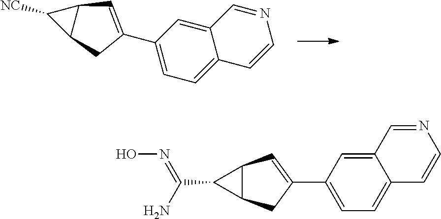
C1([NC])C2C1C=C(C1=CC=C3C(=C1)C=NC=C3)C2.C1(C(N)=NO)C2C1C=C(C1=CC=C3C(=C1)C=NC=C3)C2
